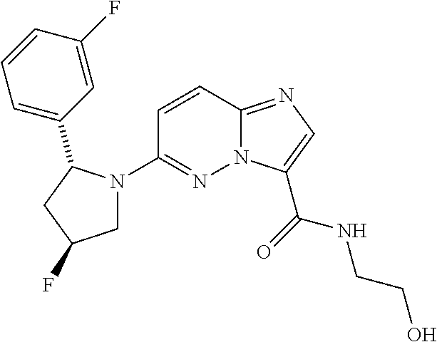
N12C(=NC=C1C(=O)NCCO)C=CC(N1CC(F)CC1C1=CC=CC(F)=C1)=N2
